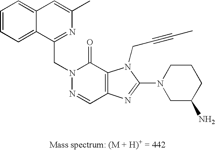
C1=CC=C2C(=C1)C=C(C)N=C2CN1N=CC2=C(C1=O)N(CC#CC)C(N1CC(N)CCC1)=N2
